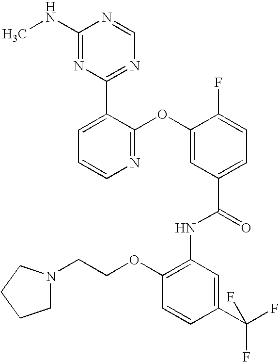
N1=C(OC2=CC(C(=O)NC3=C(OCCN4CCCC4)C=CC(C(F)(F)F)=C3)=CC=C2F)C(C2=NC=NC(NC)=N2)=CC=C1
